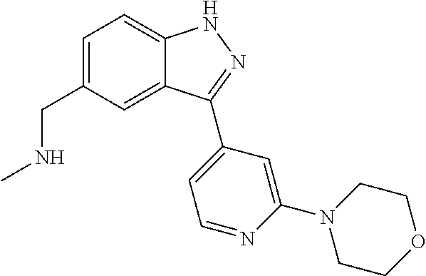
C1=C(CNC)C=C2C(=C1)NN=C2C1=CC=NC(N2CCOCC2)=C1
